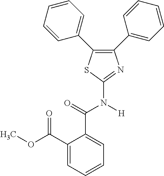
C1(C(=O)OC)=CC=CC=C1C(N(C1=NC(C2=CC=CC=C2)=C(C2=CC=CC=C2)S1)[H])=O
